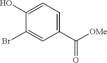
C1(C([OMe])=O)=CC=C(O)C(Br)=C1
